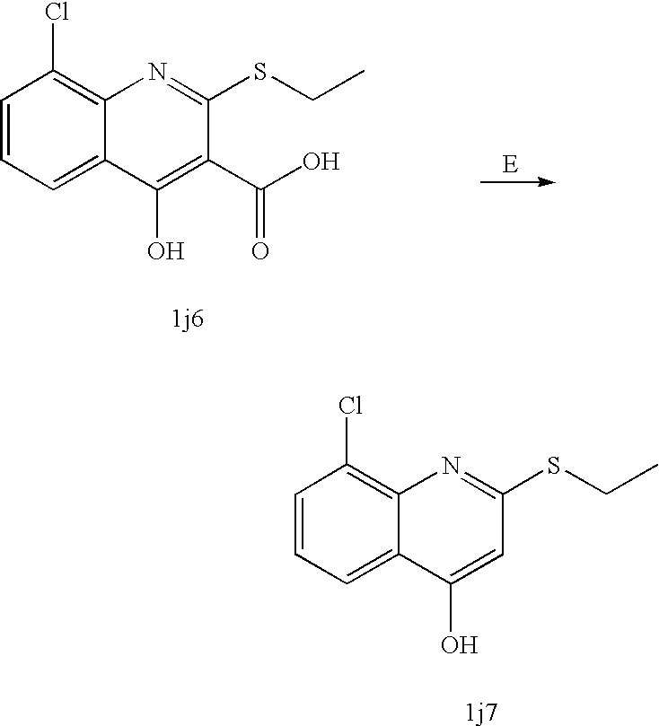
C1=CC=C2C(=C1Cl)N=C(SCC)C=C2O.C1=CC=C2C(=C1Cl)N=C(SCC)C(C(=O)O)=C2O.[E]
